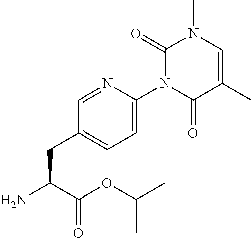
C1=NC(N2C(=O)C(C)=CN(C)C2=O)=CC=C1CC(C(OC(C)C)=O)N
